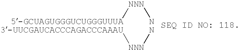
[NNN]([5-GCUAGUGGGUCUGGGUUUA3-UUCGAUCACCCAGACCCAAAU][NNN]N)N.[SEQ ID NO: 118]
